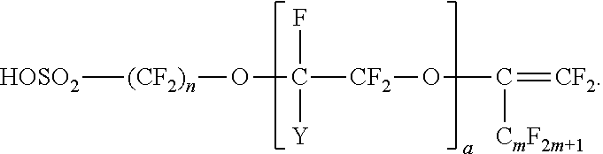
[HOSO2][(CF2)n]OC(F)([Y])[CF2]OC([CmF2m+1])=[CF2]
